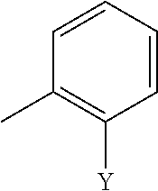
C1=CC=CC(C)=C1[Y]
